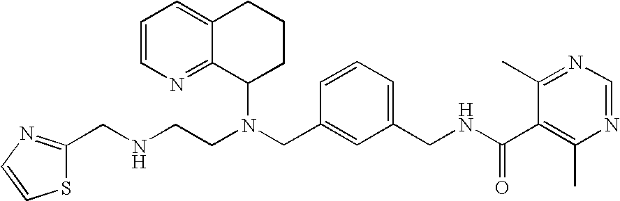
N(CC1=CC(CNC(C2=C(C)N=CN=C2C)=O)=CC=C1)(C1CCCC2=CC=CN=C12)CCNCC1=NC=CS1
